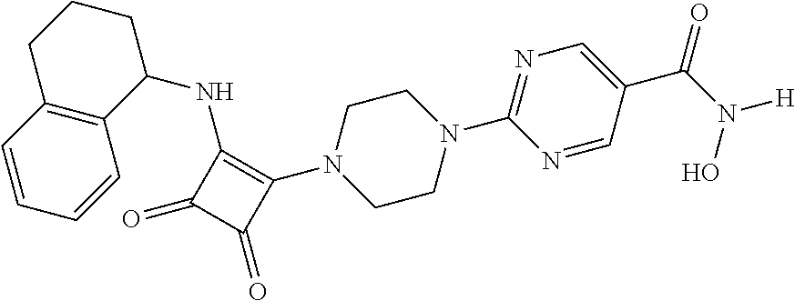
C1CN(C2=C(NC3CCCC4=C3C=CC=C4)C(=O)C2=O)CCN1C1=NC=C(C(=O)N(O)[H])C=N1
